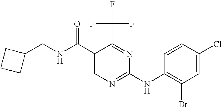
C1(CNC(C2=CN=C(NC3=C(Br)C=C(Cl)C=C3)N=C2C(F)(F)F)=O)CCC1
